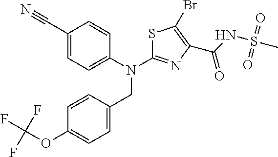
C1(C#N)=CC=C(N(C2=NC(C(NS(C)(=O)=O)=O)=C(Br)S2)CC2=CC=C(OC(F)(F)F)C=C2)C=C1
